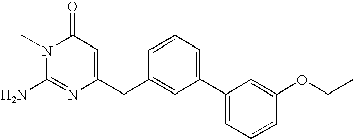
N1(C)C(N)=NC(CC2=CC(C3=CC=CC(OCC)=C3)=CC=C2)=CC1=O
